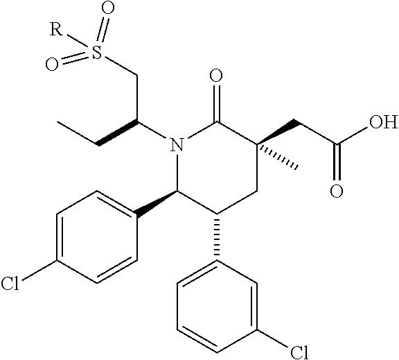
C1=C(Cl)C=CC(C2C(C3=CC=CC(Cl)=C3)CC(CC(=O)O)(C)C(=O)N2C(CS(=O)([R])=O)CC)=C1
